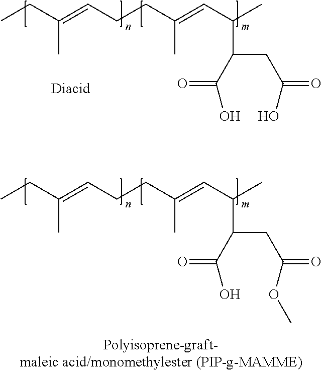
CC(CC)=CCCC(=CC(C)C(C(O)=O)CC(OC)=O)C.CC(CC)=CCCC(=CC(C)C(C(O)=O)CC(O)=O)C
